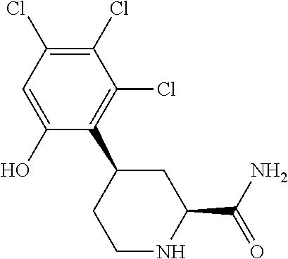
C1(O)=CC(Cl)=C(Cl)C(Cl)=C1C1CCNC(C(=O)N)C1
